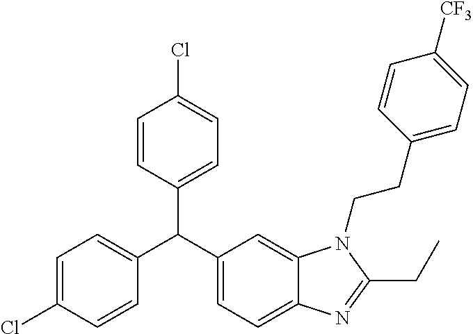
C1=C(Cl)C=CC(C(C2=CC=C3C(=C2)N(CCC2=CC=C([CF3])C=C2)C(CC)=N3)C2=CC=C(Cl)C=C2)=C1
